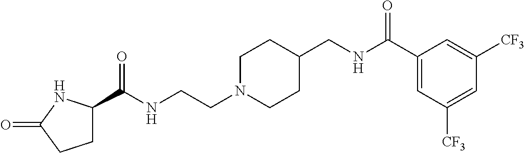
C1N(CCNC(=O)C2CCC(=O)N2)CCC(CNC(C2=CC([CF3])=CC([CF3])=C2)=O)C1
